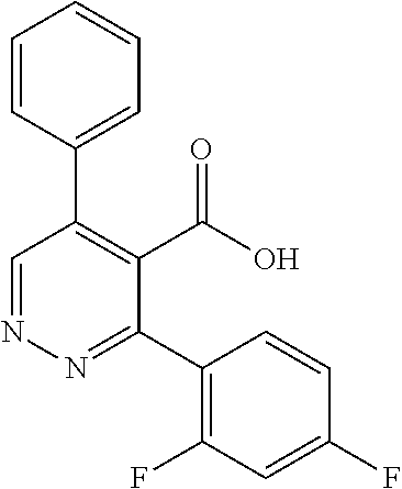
C1=CC(C2=C(C(=O)O)C(C3=C(F)C=C(F)C=C3)=NN=C2)=CC=C1
